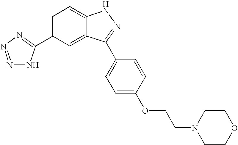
C1(C2=NN=NN2)=CC=C2C(=C1)C(C1=CC=C(OCCN3CCOCC3)C=C1)=NN2
